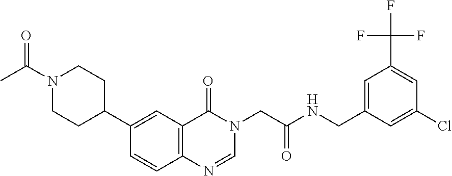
C1=CC2=C(C=C1C1CCN(C(=O)C)CC1)C(=O)N(CC(=O)NCC1=CC(C(F)(F)F)=CC(Cl)=C1)C=N2
